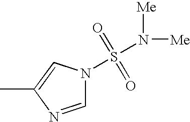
N1(S(=O)(=O)N([Me])[Me])C=NC(C)=C1
